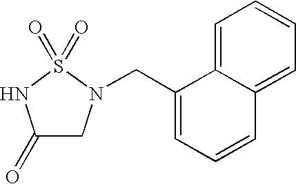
C1(=O)CN(CC2=CC=CC3=CC=CC=C23)S(=O)(=O)N1
